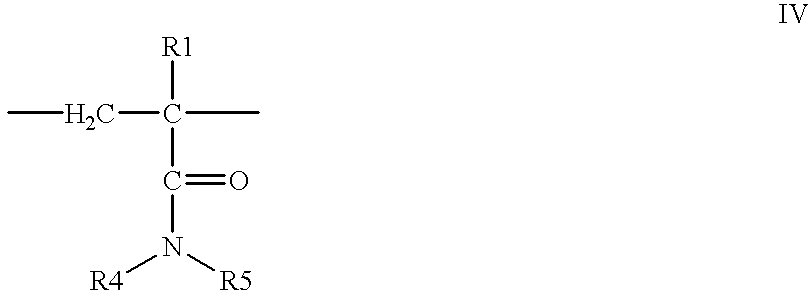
CCC(C)(C(N([R4])[R5])=O)[R1]
